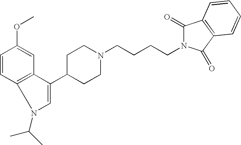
C1=CC2=C(C=C1OC)C(C1CCN(CCCCN3C(=O)C4=C(C3=O)C=CC=C4)CC1)=CN2C(C)C
